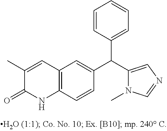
C1(C)=CC2=C(NC1=O)C=CC(C(C1=CN=CN1C)C1=CC=CC=C1)=C2
